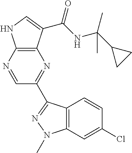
C12=C(N=CC(C3=NN(C)C4=C3C=CC(Cl)=C4)=N1)NC=C2C(NC(C)(C1CC1)C)=O
